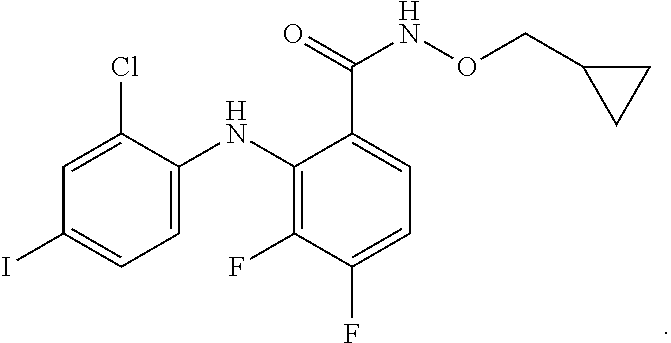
C1=C(NC2=C(F)C(F)=CC=C2C(NOCC2CC2)=O)C(Cl)=CC(I)=C1
